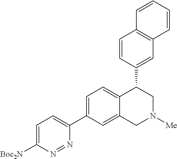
C1=C([Boc2N])N=NC(C2=CC=C3C(=C2)CN([Me])CC3C2=CC3=C(C=C2)C=CC=C3)=C1
